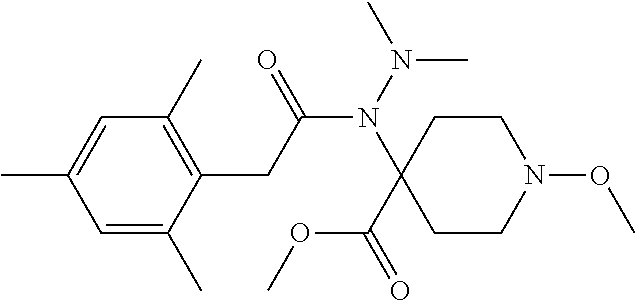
C1=C(C)C(CC(N(N(C)C)C2(C(=O)OC)CCN(OC)CC2)=O)=C(C)C=C1C
